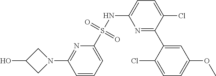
C1=CC=C(S(NC2=CC=C(Cl)C(C3=CC(OC)=CC=C3Cl)=N2)(=O)=O)N=C1N1CC(O)C1
